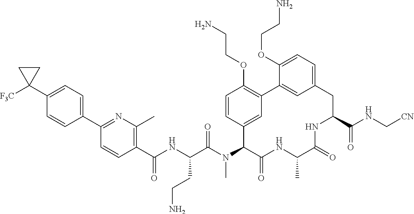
[F3C]C1(C2=CC=C(C3=NC(C)=C(C(NC(C(N(C4C(=O)NC(C)C(=O)NC(C(NC[CN])=O)CC5=CC=C(OCCN)C(=C5)C5=C(OCCN)C=CC4=C5)C)=O)CCN)=O)C=C3)C=C2)CC1
